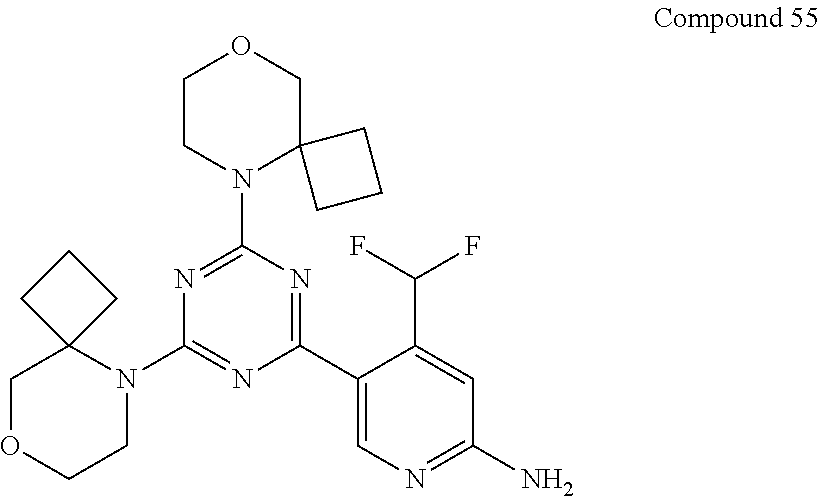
C1CN(C2=NC(N3C4(COCC3)CCC4)=NC(C3=CN=C(N)C=C3C(F)F)=N2)C2(CO1)CCC2
